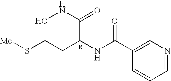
S(CCC(NC(C1=CN=CC=C1)=O)C(NO)=O)[Me]
